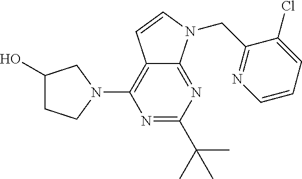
N1=C(C(C)(C)C)N=C2C(=C1N1CC(O)CC1)C=CN2CC1=NC=CC=C1Cl
